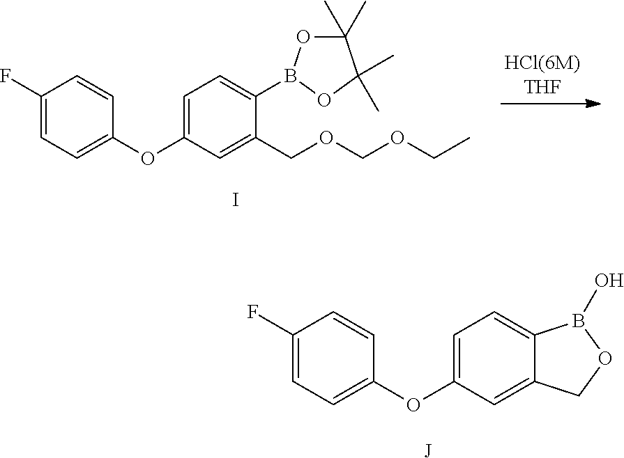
I.C1(F)=CC=C(OC2=CC=C(B3OC(C)(C)C(C)(C)O3)C(COCOCC)=C2)C=C1.[J].C1(F)=CC=C(OC2=CC=C3C(=C2)COB3O)C=C1
